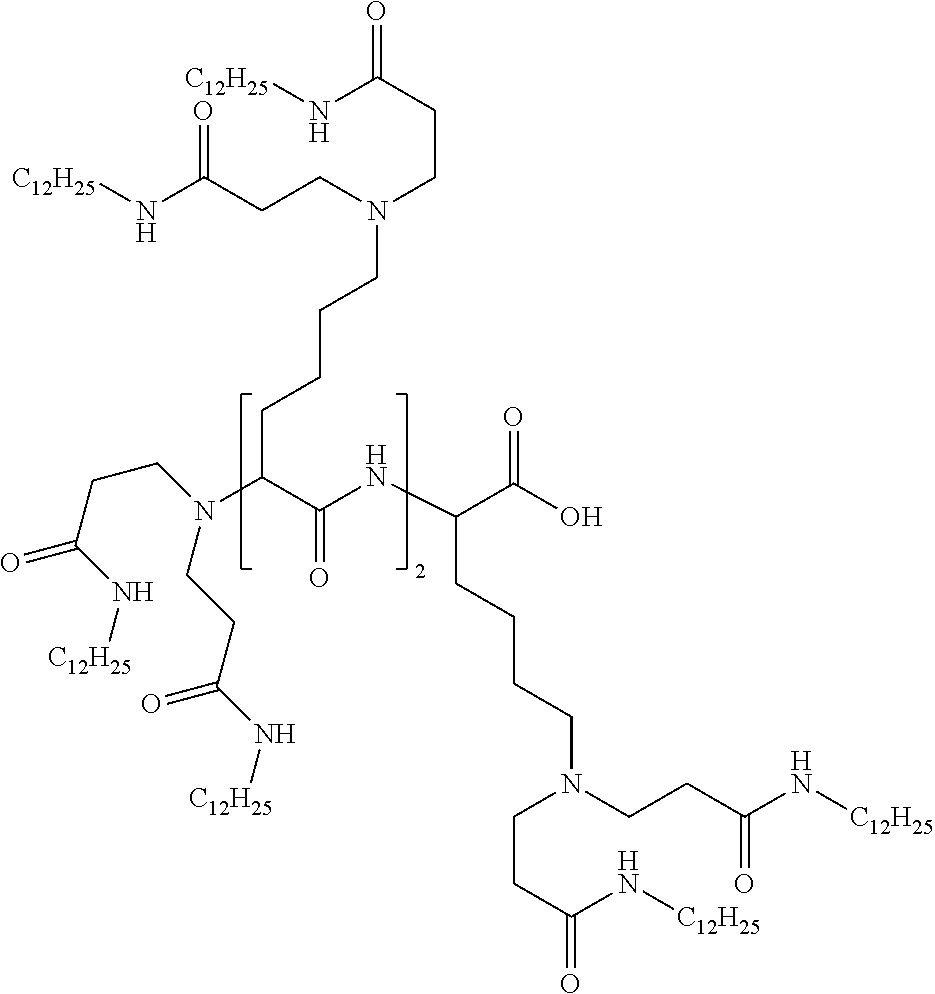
C(C(NC(C(O)=O)CCCCN(CCC(N[C12H25])=O)CCC(N[C12H25])=O)=O)(CCCCN(CCC(N[C12H25])=O)CCC(N[C12H25])=O)N(CCC(N[C12H25])=O)CCC(N[C12H25])=O
